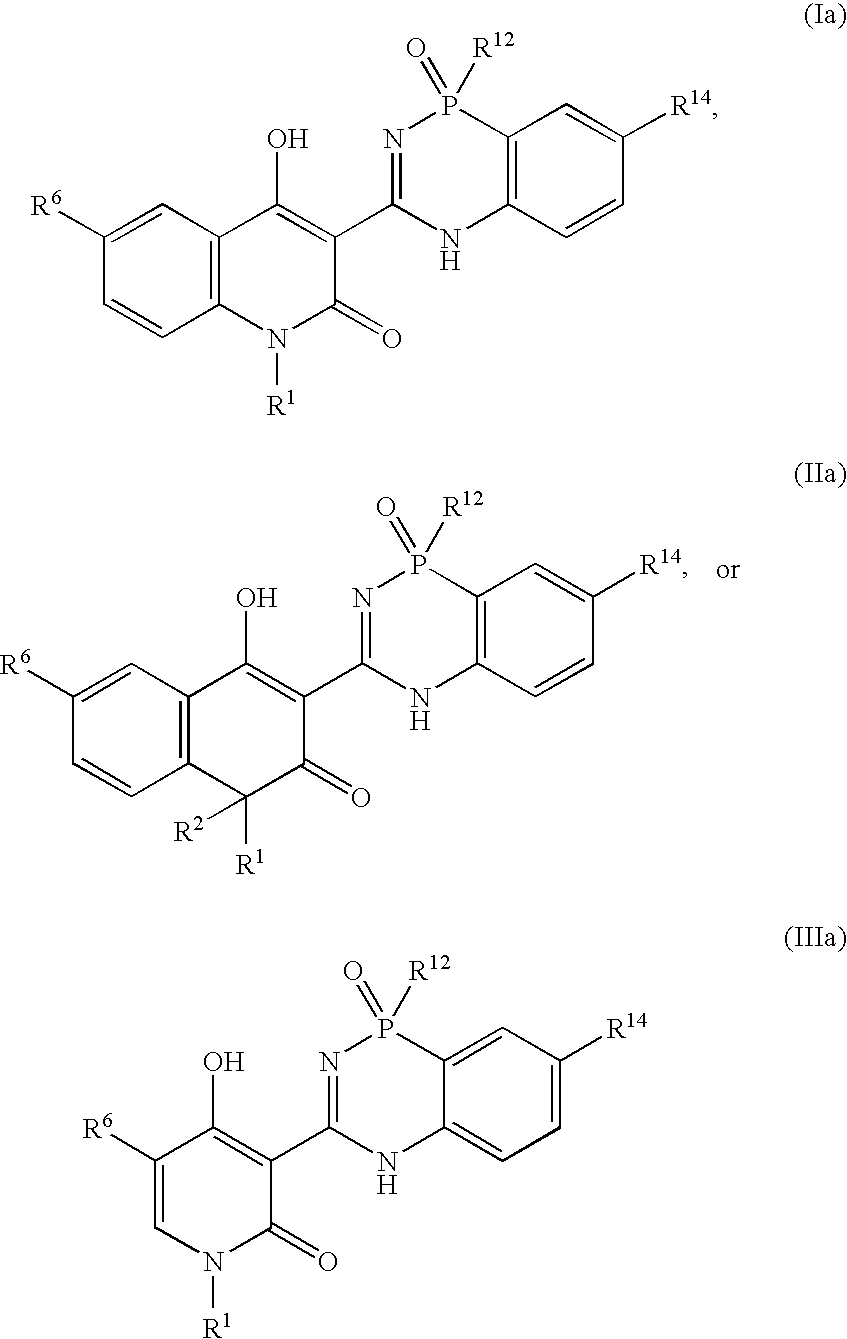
C12=C(C=C([R6])C=C1)C(O)=C(C1=NP(=O)([R12])C3=C(N1)C=CC([R14])=C3)C(=O)N2[R1].C1=C([R6])C(O)=C(C2=NP(=O)([R12])C3=CC([R14])=CC=C3N2)C(=O)N1[R1].C12=C(C=C([R6])C=C1)C(O)=C(C1=NP(=O)([R12])C3=C(N1)C=CC([R14])=C3)C(=O)C2([R1])[R2]
